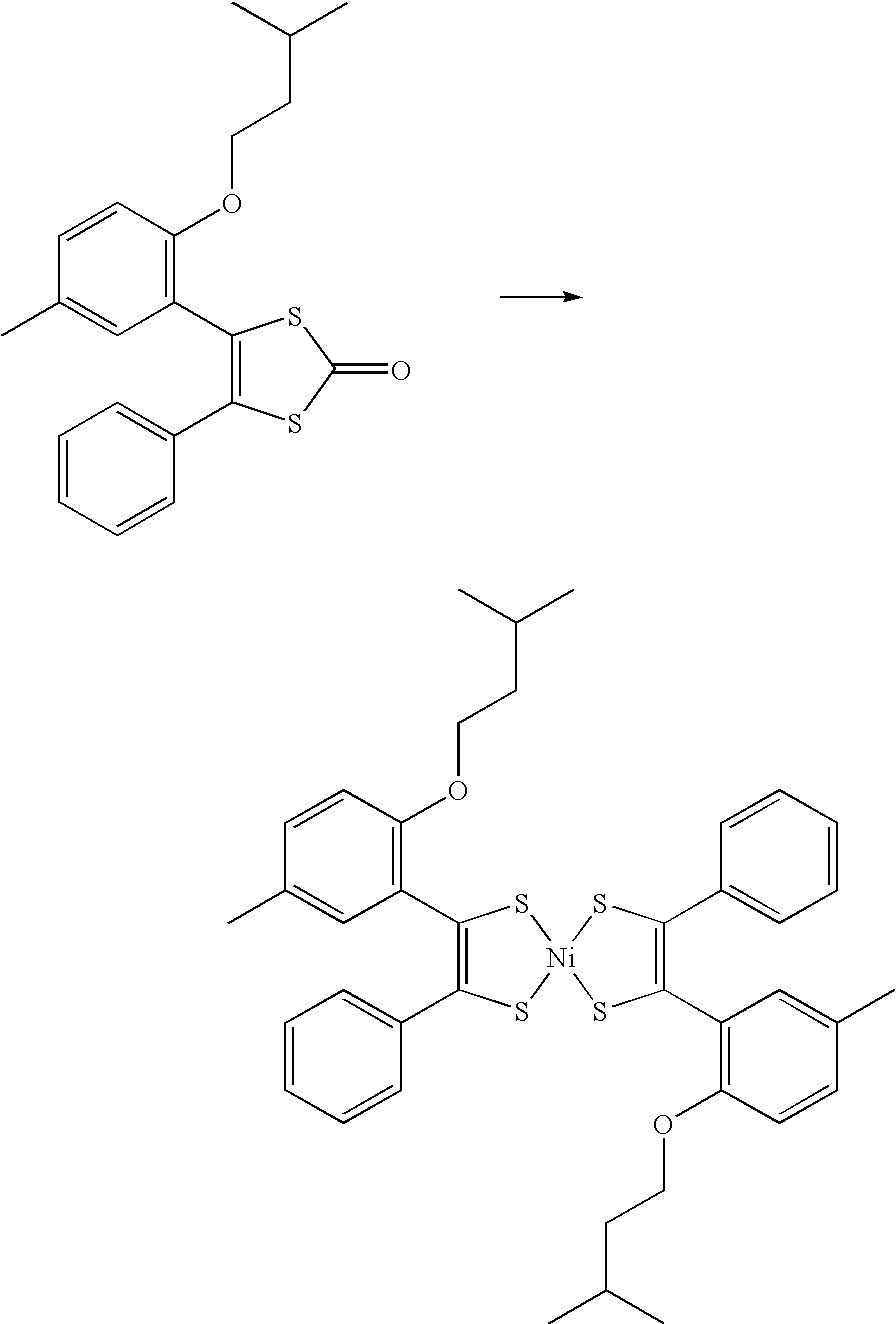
CC(C)CCOC1=C(C2=C(C3=CC=CC=C3)SC(=O)S2)C=C(C)C=C1.CC(C)CCOC1=C(C2=C(C3=CC=CC=C3)S[Ni]3(S2)SC(C2=C(OCCC(C)C)C=CC(C)=C2)=C(C2=CC=CC=C2)S3)C=C(C)C=C1
